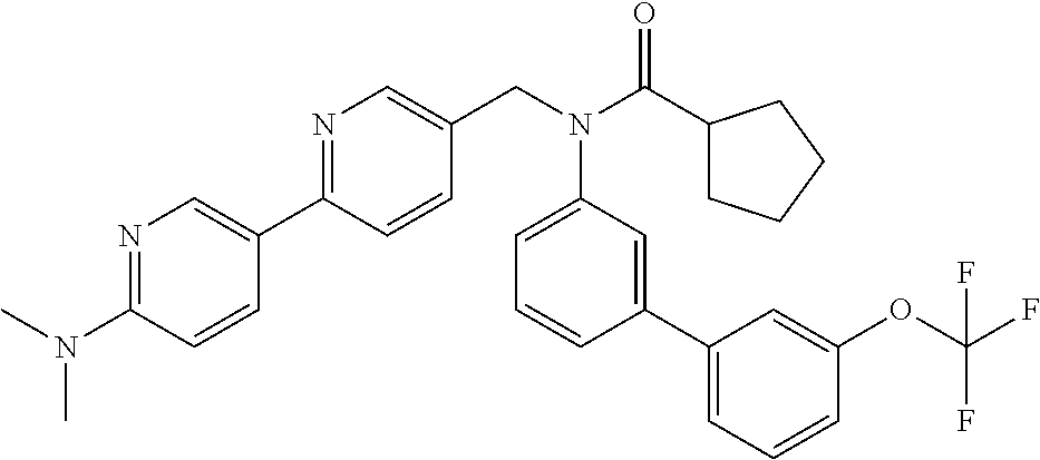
N1=C(C2=CN=C(N(C)C)C=C2)C=CC(CN(C(C2CCCC2)=O)C2=CC=CC(C3=CC=CC(OC(F)(F)F)=C3)=C2)=C1
